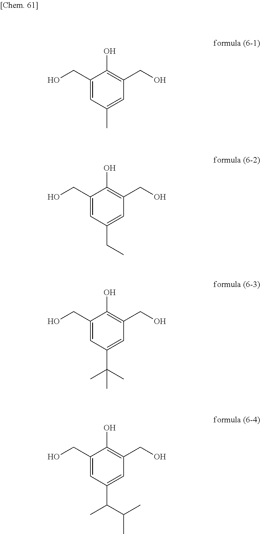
C1(CO)=CC(C)=CC(CO)=C1O.C1(CO)=CC(CC)=CC(CO)=C1O.C1(CO)=CC(C(C)(C)C)=CC(CO)=C1O.C1(CO)=CC(C(C(C)C)C)=CC(CO)=C1O
